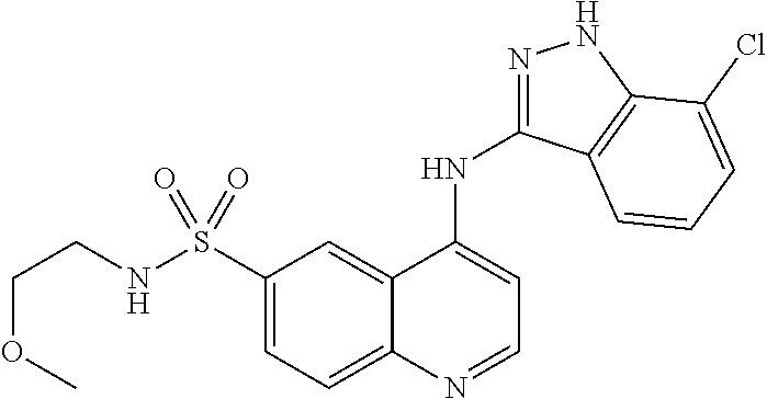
C1(S(=O)(=O)NCCOC)=CC=C2C(=C1)C(NC1=NNC3=C1C=CC=C3Cl)=CC=N2
